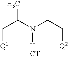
C(C(N(CC[Q2])[H])C)[Q1].[CT]
